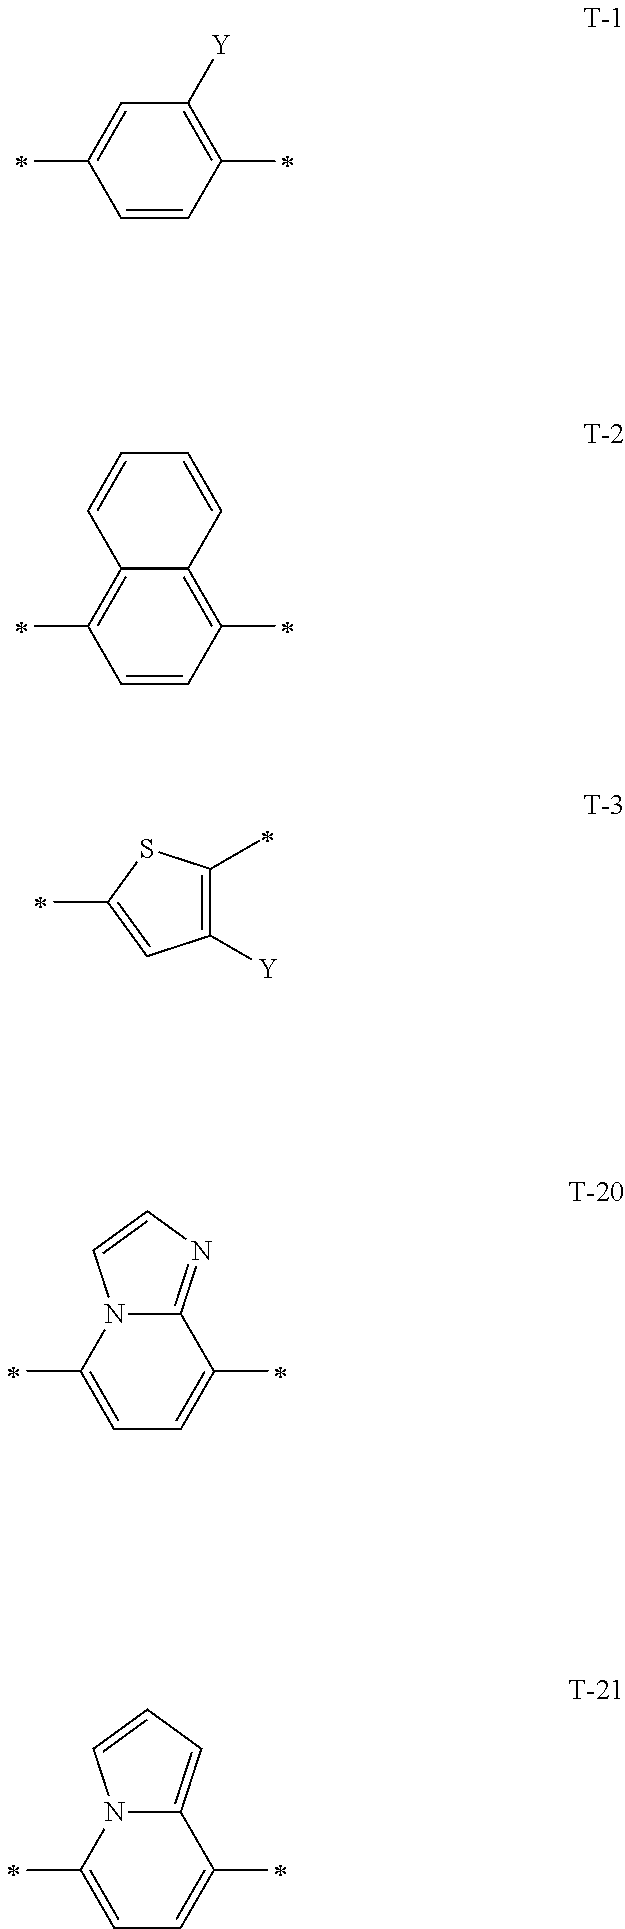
C1=CC(C)=C([Y])C=C1C.C1=CC(C)=C2C(=C1C)C=CC=C2.C1([Y])=C(C)SC(C)=C1.N12C(=NC=C1)C(C)=CC=C2C.N12C(=CC=C1)C(C)=CC=C2C
